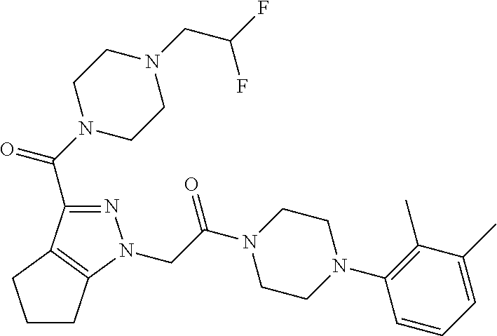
N1=C(C(N2CCN(CC(F)F)CC2)=O)C2=C(N1CC(N1CCN(C3=C(C)C(C)=CC=C3)CC1)=O)CCC2
